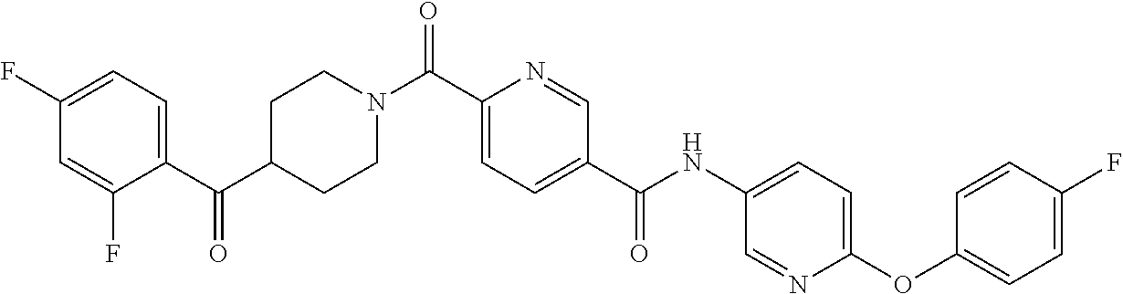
C1C(C(C2=CC=C(F)C=C2F)=O)CCN(C(C2=CC=C(C(NC3=CC=C(OC4=CC=C(F)C=C4)N=C3)=O)C=N2)=O)C1
